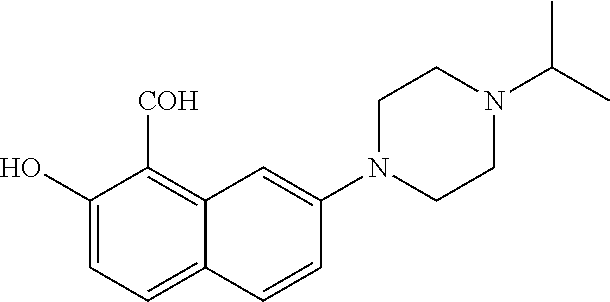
C1(O)=CC=C2C(=C1[COH])C=C(N1CCN(C(C)C)CC1)C=C2
